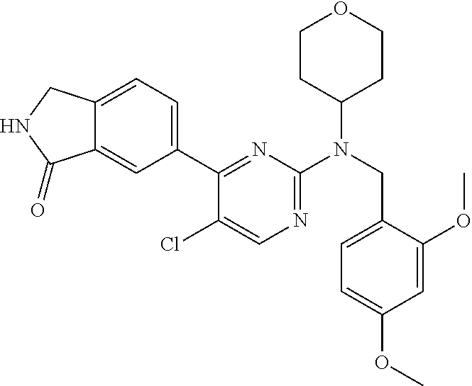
C12=CC(C3=NC(N(CC4=CC=C(OC)C=C4OC)C4CCOCC4)=NC=C3Cl)=CC=C1CNC2=O
